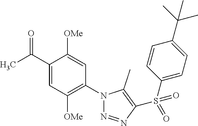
C1(C(C)=O)=CC([OMe])=C(N2N=NC(S(C3=CC=C(C(C)(C)C)C=C3)(=O)=O)=C2C)C=C1[OMe]
